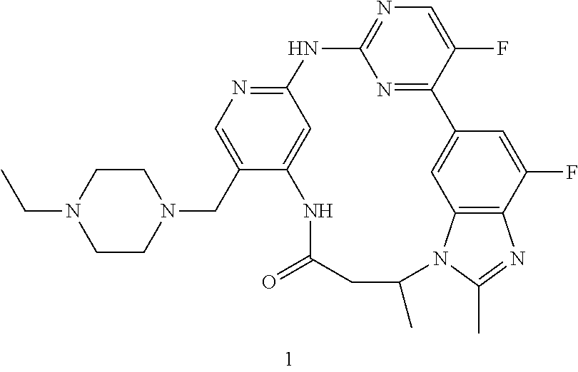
N1=C2C3=CC4=C(C(F)=C3)N=C(C)N4C(C)CC(=O)NC3=CC(=NC=C3CN3CCN(CC)CC3)NC1=NC=C2F
